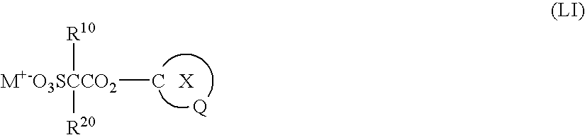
[M+-O3SCCO2](C)([R10])[R20]
